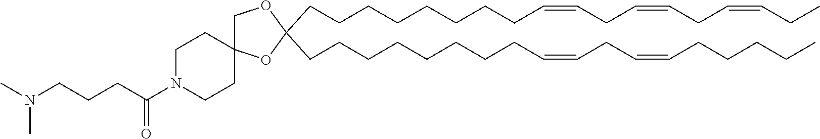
C(CCCCCCCC=CCC=CCCCCC)C1(CCCCCCCCC=CCC=CCC=CCC)OC2(CO1)CCN(C(CCCN(C)C)=O)CC2
